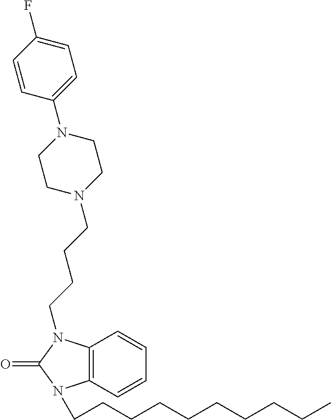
C1=CC2=C(C=C1)N(CCCCCCCCCC)C(=O)N2CCCCN1CCN(C2=CC=C(F)C=C2)CC1
